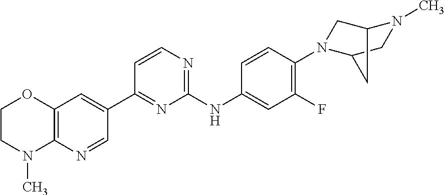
C12=C(C=C(C3=NC(NC4=CC(F)=C(N5CC6N(C)CC5C6)C=C4)=NC=C3)C=N1)OCCN2C
